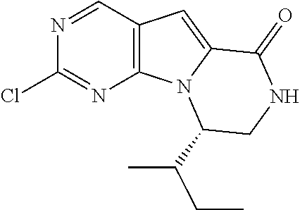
N1=CC2=C(N=C1Cl)N1C(=C2)C(=O)NCC1C(C)CC
